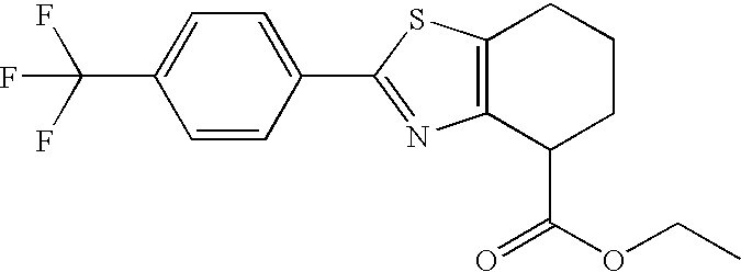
C12=C(C(C(OCC)=O)CCC1)N=C(C1=CC=C(C(F)(F)F)C=C1)S2
